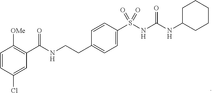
C1(C(NCCC2=CC=C(S(NC(NC3CCCCC3)=O)(=O)=O)C=C2)=O)=C([OMe])C=CC(Cl)=C1
